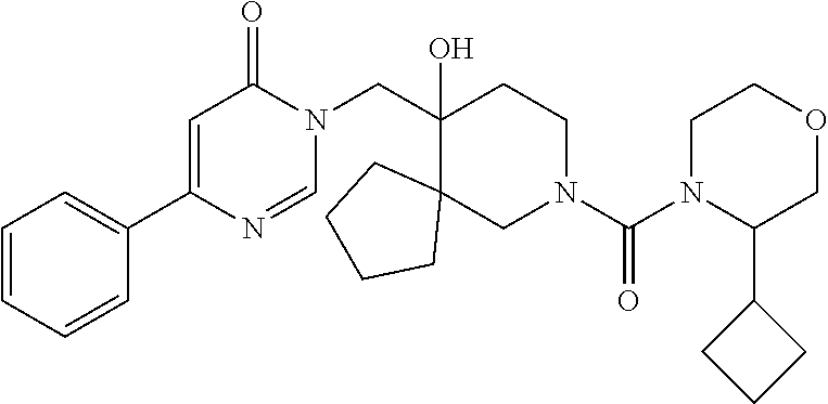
C1(CN2C(=O)C=C(C3=CC=CC=C3)N=C2)(O)C2(CN(C(N3C(C4CCC4)COCC3)=O)CC1)CCCC2
